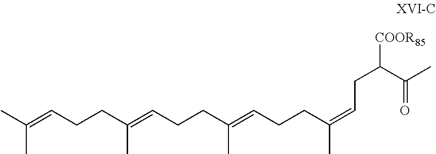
CC(=CCCC(=CCCC(=CCCC(C)=CCC(C(C)=O)[COOR85])C)C)C
